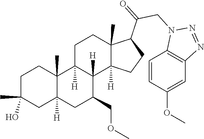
C1C(C)(O)CC2([H])C(C)(C1)C1([H])C([H])(C(COC)C2)C2([H])C(C)(CC1)C(C(CN1C3=C(N=N1)C=C(OC)C=C3)=O)CC2
